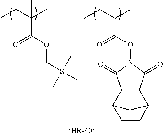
[(HR-40)].CCC(C)(C)C(OC[Si](C)(C)C)=O.CCC(C)(C)C(=O)ON1C(=O)C2C3CCC(C2C1=O)C3
